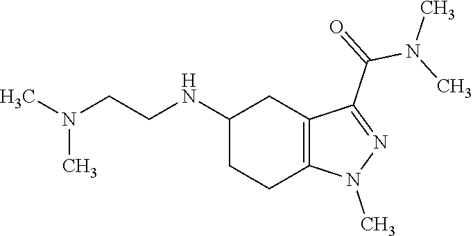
C1(NCCN(C)C)CCC2=C(C1)C(C(N(C)C)=O)=NN2C
